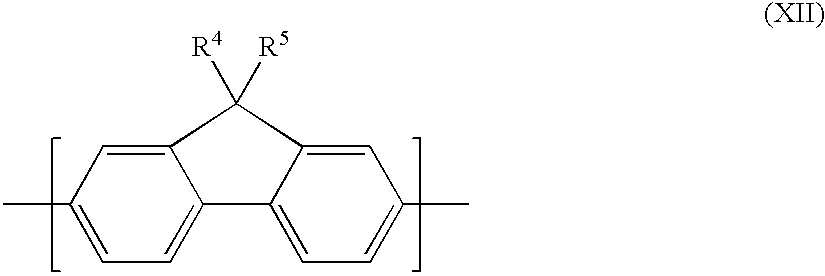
C1(C)=CC=C2C(=C1)C([R4])([R5])C1=CC(C)=CC=C21
